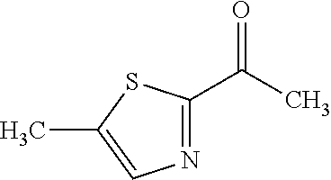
N1=C(C(C)=O)SC(C)=C1
